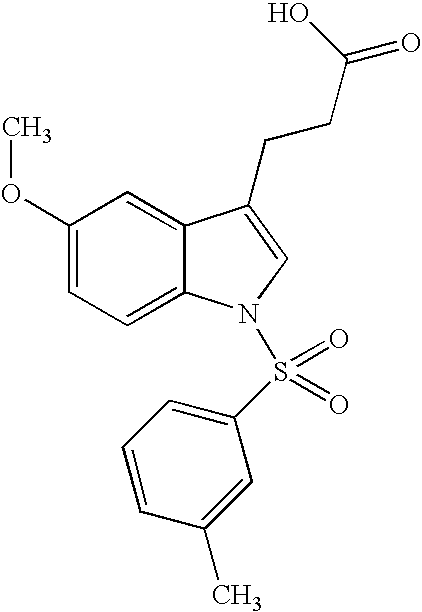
C12=CC(OC)=CC=C1N(S(C1=CC=CC(C)=C1)(=O)=O)C=C2CCC(O)=O
